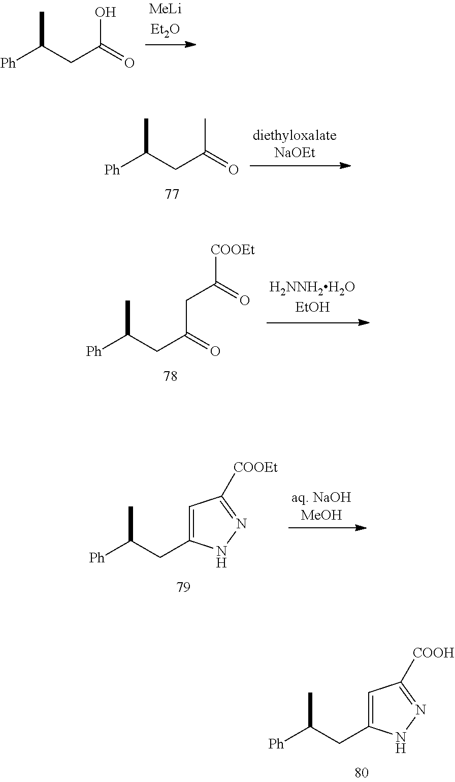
[Ph]C(CC1=CC([COOH])=NN1)C.[Ph]C(CC(=O)O)C.[Ph]C(CC(=O)C)C.[Ph]C(CC(=O)CC([COOEt])=O)C.[Ph]C(CC1=CC([COOEt])=NN1)C
